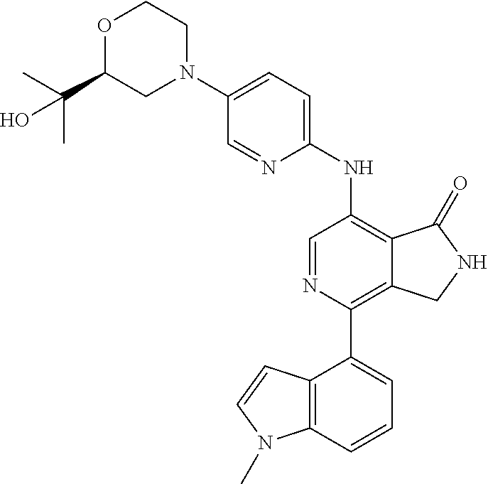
C1(N2CCOC(C(C)(C)O)C2)=CC=C(NC2=C3C(=C(C4=CC=CC5=C4C=CN5C)N=C2)CNC3=O)N=C1
